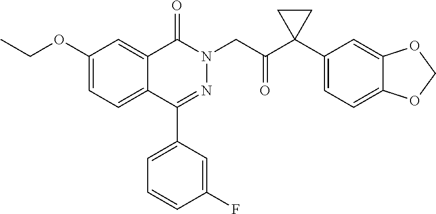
CCOC1=CC=C2C(=C1)C(=O)N(CC(C1(C3=CC=C4C(=C3)OCO4)CC1)=O)N=C2C1=CC=CC(F)=C1
